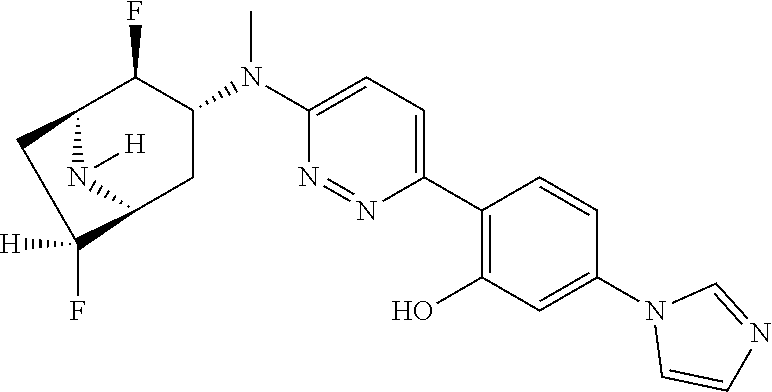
C12N([H])C(CC(N(C3=CC=C(C4=C(O)C=C(N5C=CN=C5)C=C4)N=N3)C)C1F)C([H])(F)C2
